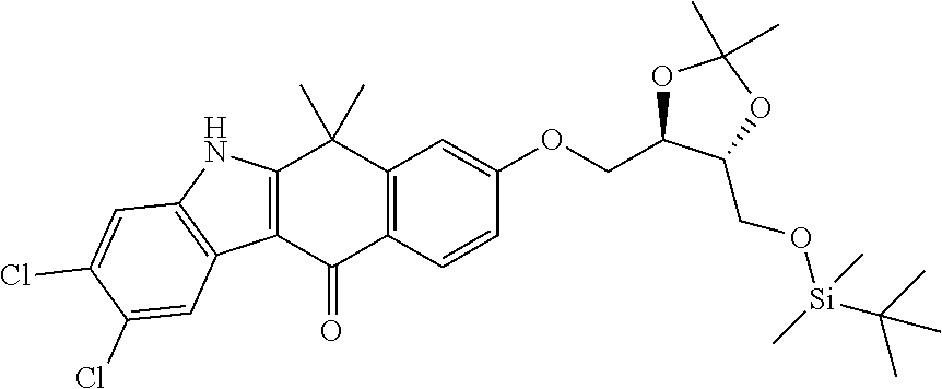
C1(C)(C)C2=C(C(=O)C3=C1NC1=C3C=C(Cl)C(Cl)=C1)C=CC(OCC1OC(C)(C)OC1CO[Si](C)(C)C(C)(C)C)=C2
